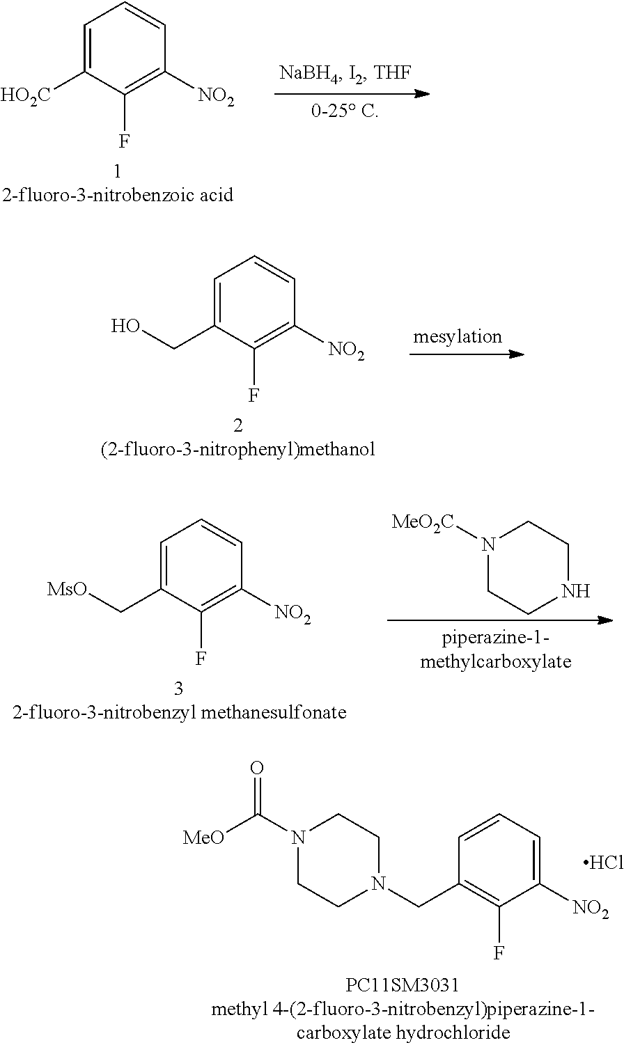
C1=C([HO2C])C(F)=C([NO2])C=C1.C1=C(CO)C(F)=C([NO2])C=C1.C1=C(C[MsO])C(F)=C([NO2])C=C1.N1([MeO2C])CCNCC1.N1(C([MeO])=O)CCN(CC2=C(F)C([NO2])=CC=C2)CC1.Cl
